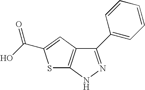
N1N=C(C2=CC=CC=C2)C2=C1SC(C(O)=O)=C2
